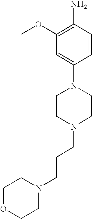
N1(C2=CC(OC)=C(N)C=C2)CCN(CCCN2CCOCC2)CC1
